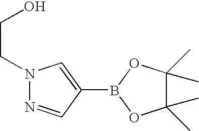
N1(CCO)N=CC(B2OC(C)(C)C(C)(C)O2)=C1
